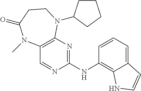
C12=C(N=C(NC3=C4C(=CC=C3)C=CN4)N=C1)N(C1CCCC1)CCC(=O)N2C
